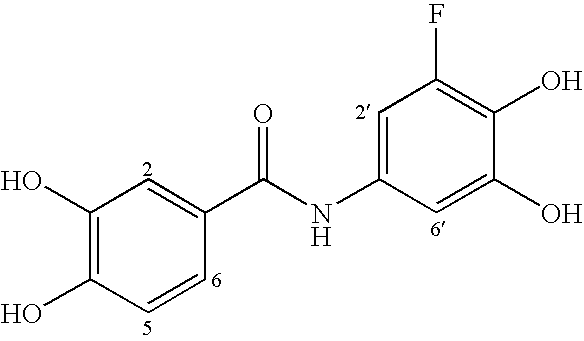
C1(O)=C(O)C=CC(C(=O)NC2=CC(F)=C(O)C(O)=C2)=C1
